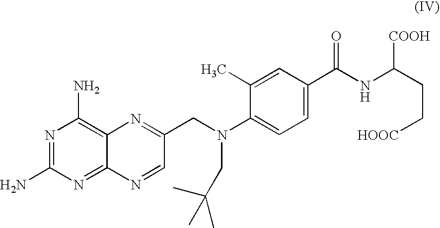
N1=C(N)N=C2C(=C1N)N=C(CN(CC(C)(C)C)C1=CC=C(C(NC(CC[HOOC])[COOH])=O)C=C1C)C=N2
